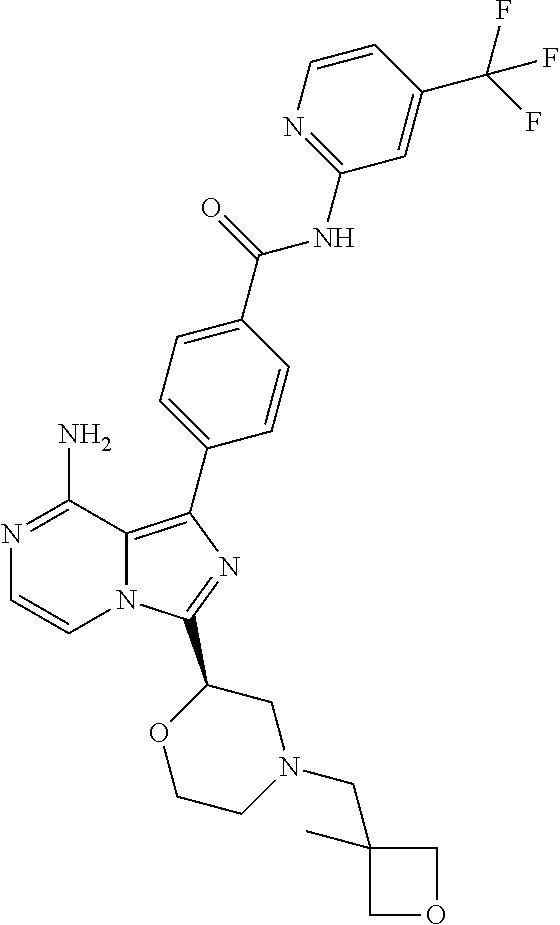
N1=C(N)C2=C(C3=CC=C(C(=O)NC4=NC=CC(C(F)(F)F)=C4)C=C3)N=C(C3OCCN(CC4(C)COC4)C3)N2C=C1
